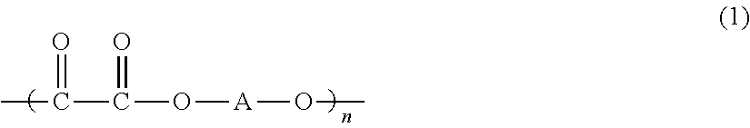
CC(C(O[A]OC)=O)=O
